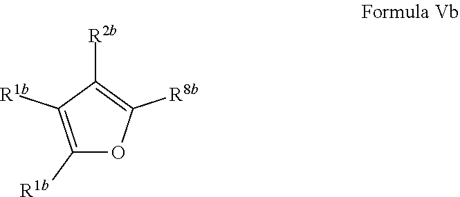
C1([R1b])=C([R1b])C([R2b])=C([R8b])O1
